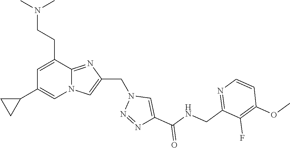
N12C(=NC(CN3N=NC(C(NCC4=NC=CC(OC)=C4F)=O)=C3)=C1)C(CCN(C)C)=CC(C1CC1)=C2
